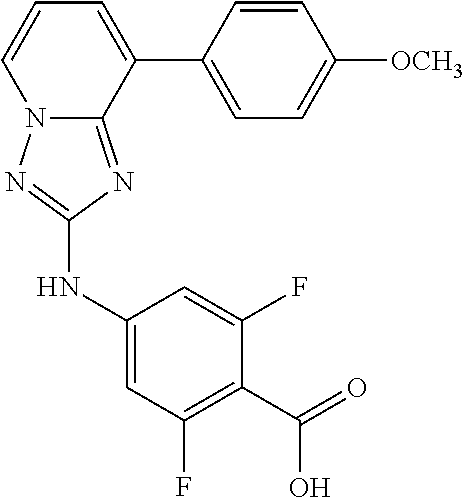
N12C(=NC(NC3=CC(F)=C(C(=O)O)C(F)=C3)=N1)C(C1=CC=C([OCH3])C=C1)=CC=C2
